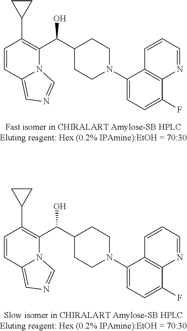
C1=CC2=CN=CN2C(C(C2CCN(C3=CC=C(F)C4=C3C=CC=N4)CC2)O)=C1C1CC1.C1=CC2=CN=CN2C(C(C2CCN(C3=CC=C(F)C4=C3C=CC=N4)CC2)O)=C1C1CC1
